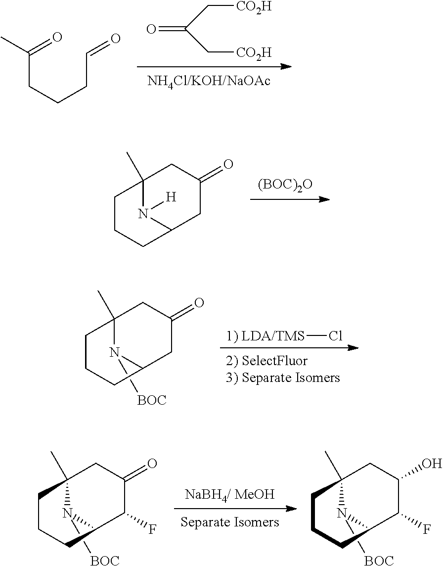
[(BOC)2O].C12(C)N([H])C(CC(=O)C1)CCC2.[1) LDA/TMS]Cl.C12(C)N([BOC])C(CC(=O)C1)CCC2.[Separate Isomers].[NaBH4/ MeOH].C12(C)N([BOC])C(C(F)C(=O)C1)CCC2.C12(C)N([BOC])C(C(F)C(O)C1)CCC2.[CO2H]CC(=O)C[CO2H].C(CCCC=O)(=O)C
